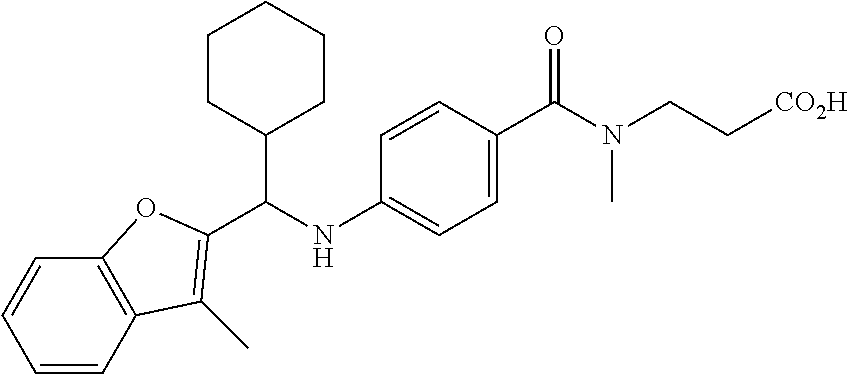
C(NC1=CC=C(C(N(CC[CO2H])C)=O)C=C1)(C1CCCCC1)C1=C(C)C2=C(C=CC=C2)O1
